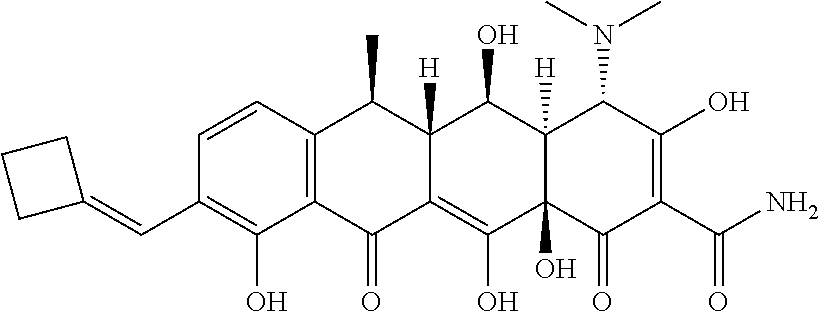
C1=CC2=C(C(O)=C1C=C1CCC1)C(=O)C1=C(O)C3(O)C([H])(C(O)C1([H])C2C)C(N(C)C)C(O)=C(C(N)=O)C3=O
